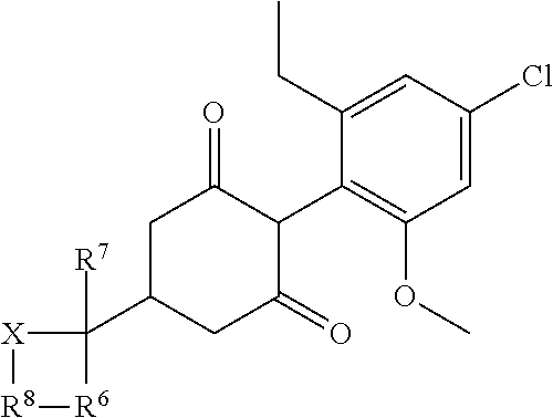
C1=C(Cl)C=C(CC)C(C2C(=O)CC(C3([R7])[X][R8][R6]3)CC2=O)=C1OC
